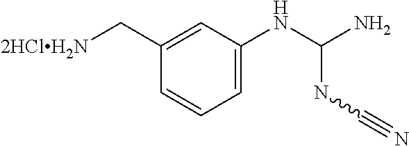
C1=CC(C[2HClH2N])=CC(NC(N)NC#N)=C1
